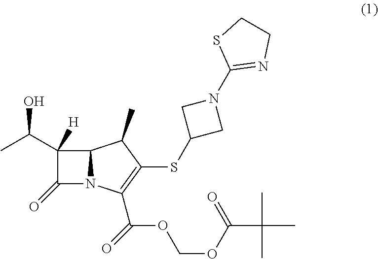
C1(C(C)O)([H])C(=O)N2C1C(C)C(SC1CN(C3=NCCS3)C1)=C2C(=O)OCOC(C(C)(C)C)=O
